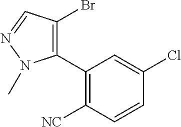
C1(C2=C(Br)C=NN2C)=C([NC])C=CC(Cl)=C1
